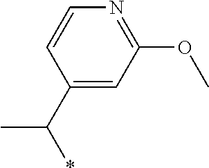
C1=CC(C(C)*)=CC(OC)=N1
